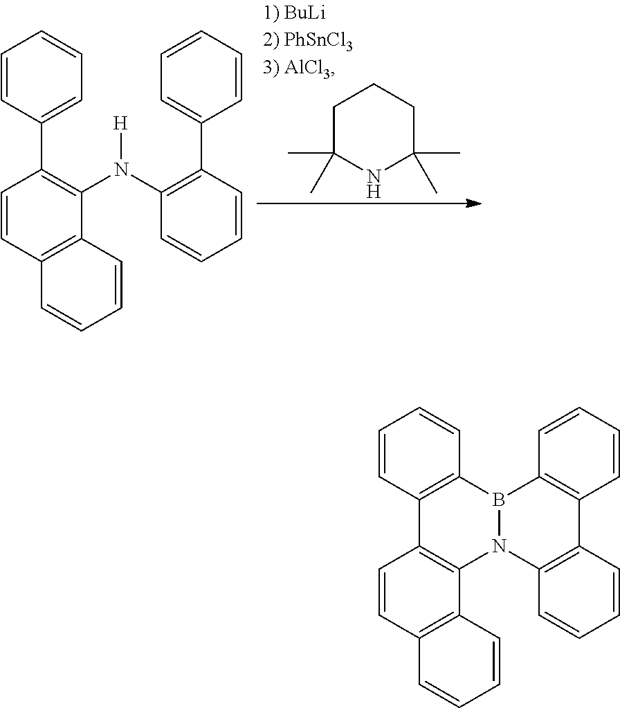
C1C(C)(C)NC(C)(C)CC1.C1(C2=C(N(C3=C(C4=CC=CC=C4)C=CC=C3)[H])C3=C(C=C2)C=CC=C3)=CC=CC=C1.C12=C(B3N(C4=C1C=CC1=C4C=CC=C1)C1=C(C=CC=C1)C1=C3C=CC=C1)C=CC=C2
